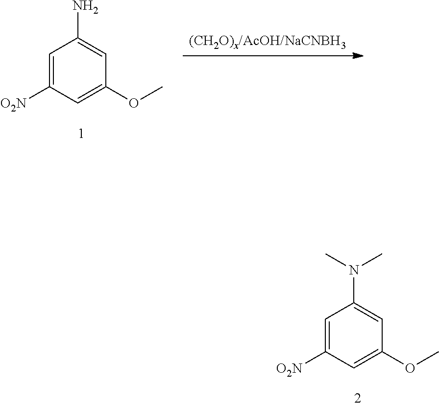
[(CH2O)x/AcOH/NaCNBH3].C1=C([O2N])C=C(OC)C=C1N.C1=C([O2N])C=C(OC)C=C1N(C)C
